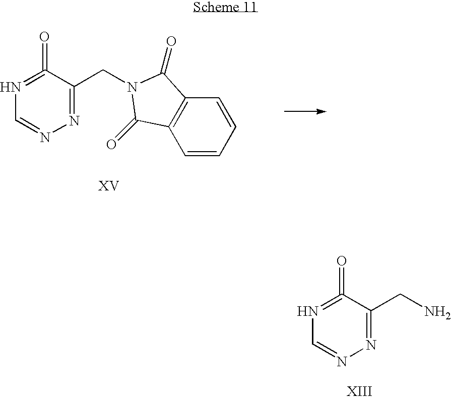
C1(=O)=NC=NN=C1CN.C1(=O)=NC=NN=C1CN1C(=O)C2=C(C=CC=C2)C1=O
